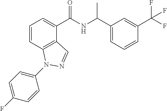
C1=CC2=C(C(C(NC(C3=CC=CC(C(F)(F)F)=C3)C)=O)=C1)C=NN2C1=CC=C(F)C=C1
